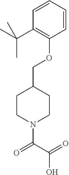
C1=CC=CC(C(C)(C)C)=C1OCC1CCN(C(C(=O)O)=O)CC1
